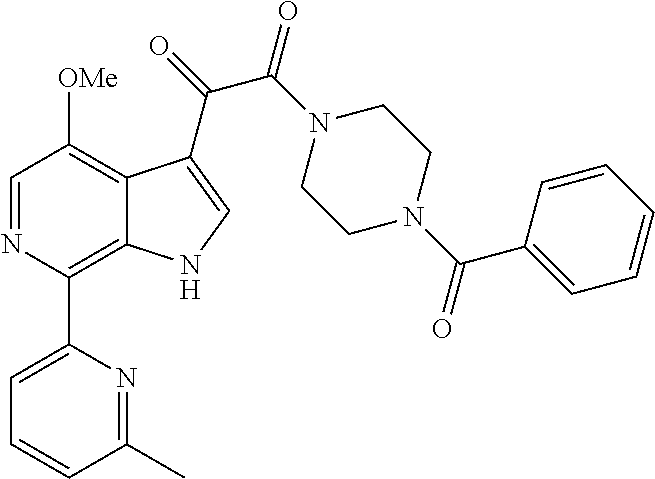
C1=NC(C2=CC=CC(C)=N2)=C2C(=C1[OMe])C(C(=O)C(N1CCN(C(C3=CC=CC=C3)=O)CC1)=O)=CN2
